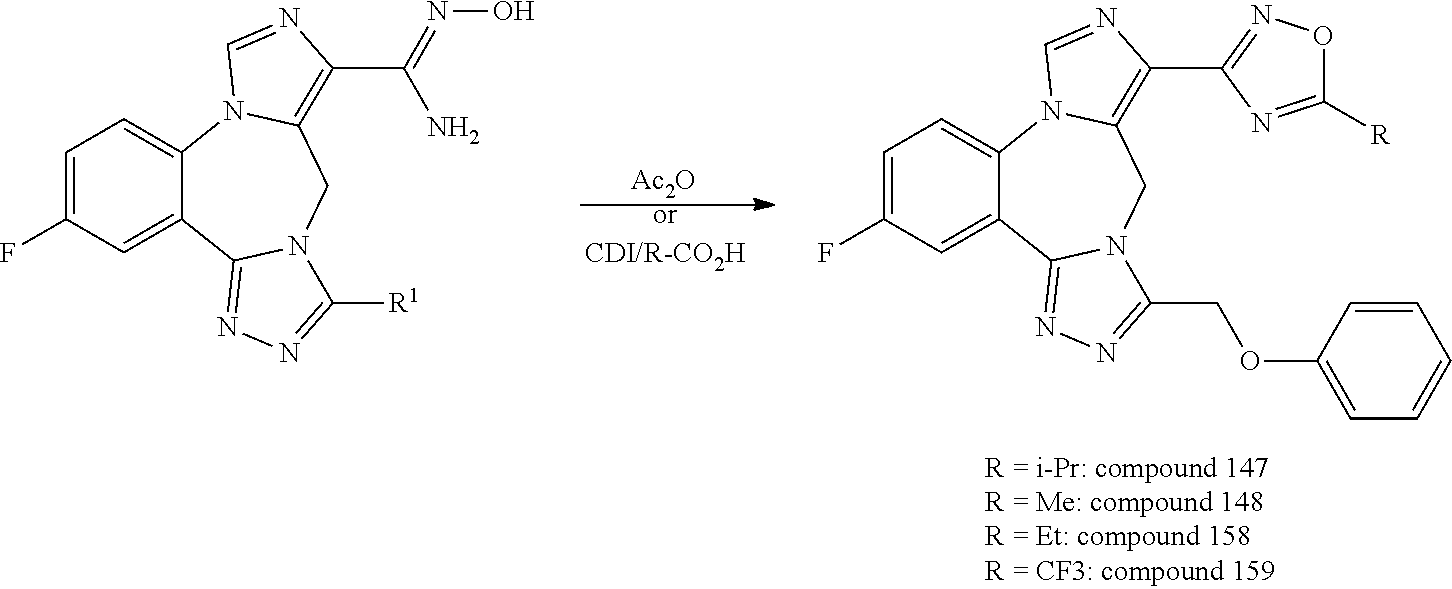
C1=NC(C(=NO)N)=C2N1C1=CC=C(F)C=C1C1=NN=C([R1])N1C2.[Ac2O].[orCDI/R-CO2H].C1=NC(C2=NOC([R])=N2)=C2N1C1=CC=C(F)C=C1C1=NN=C(COC3=CC=CC=C3)N1C2
